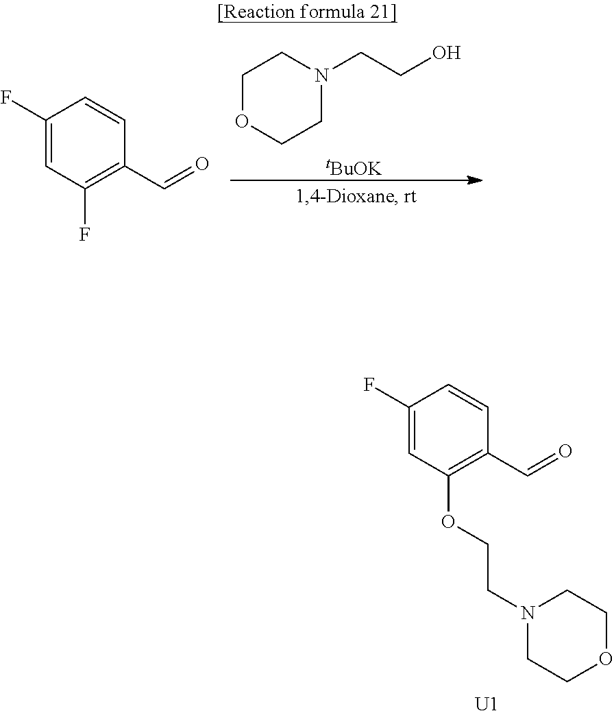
C1OCCN(CCO)C1.[tBuOK].C1(F)=CC(F)=C(C=O)C=C1.C1(F)=CC(OCCN2CCOCC2)=C(C=O)C=C1.[U1]
